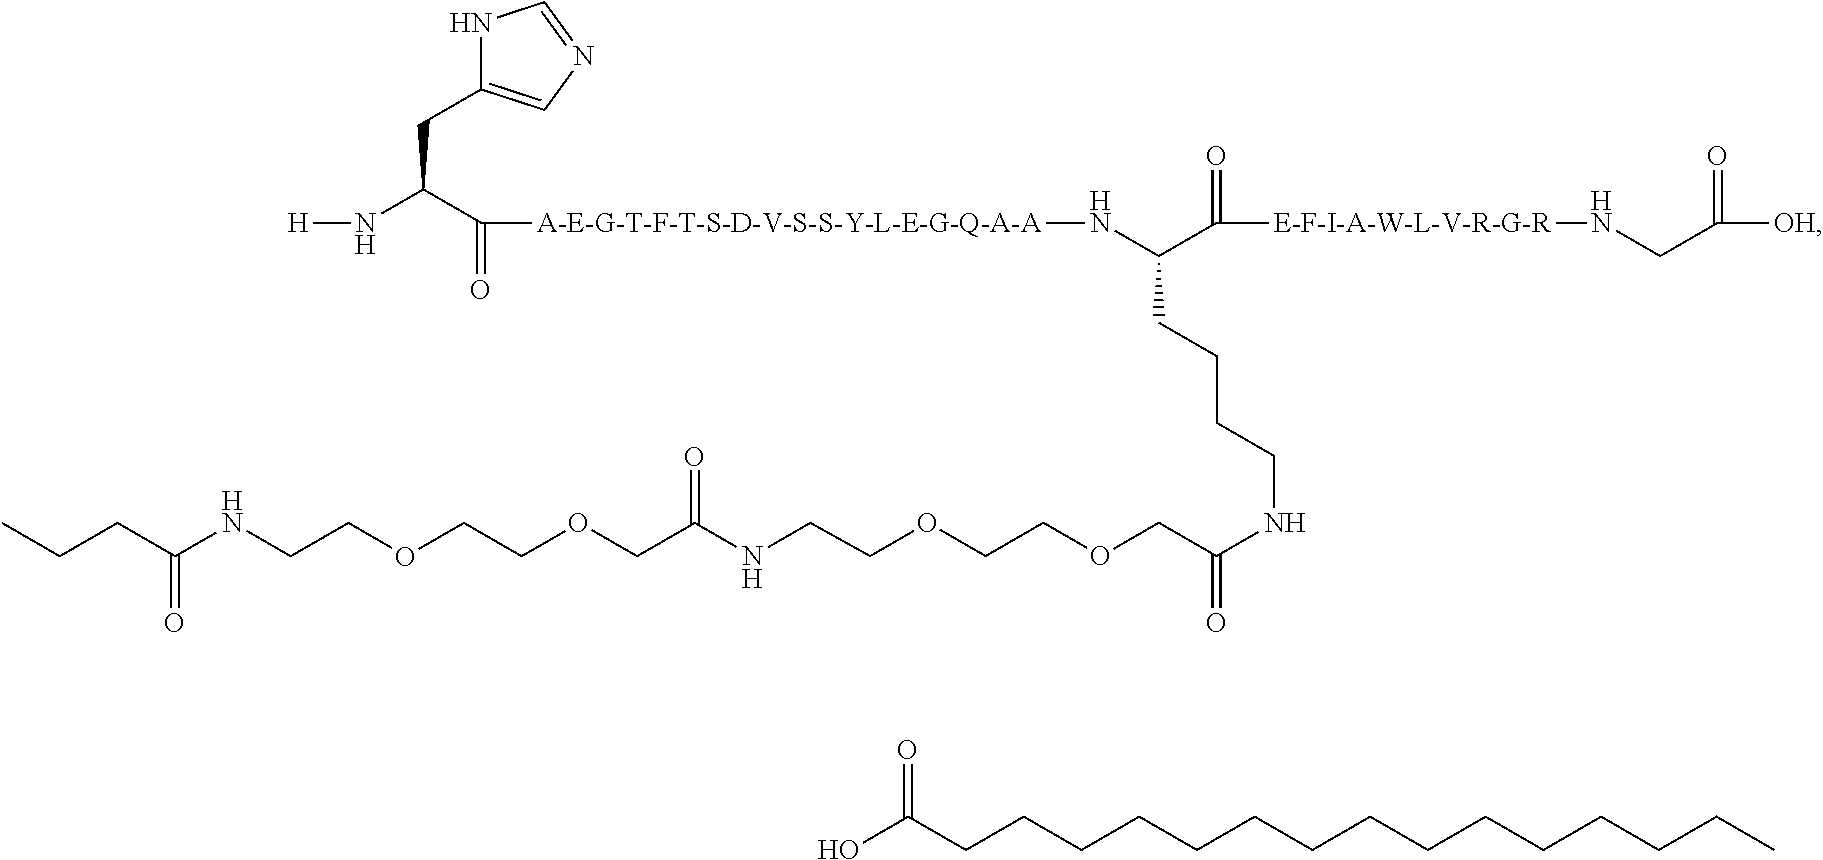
OC(CCCCCCCCCCCCCCC)=O.N1C(CC(N[H])C([A-E-G-T-F-T-S-D-V-S-S-Y-L-E-G-Q-A-A]NC(C([E-F-I-A-W-L-V-R-G-R]NCC([OH])=O)=O)CCCCNC(COCCOCCNC(COCCOCCNC(=O)CCC)=O)=O)=O)=CN=C1
